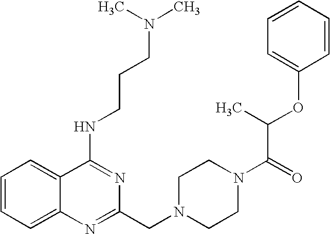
C1=CC=C2C(=C1)C(NCCCN(C)C)=NC(CN1CCN(C(=O)C(OC3=CC=CC=C3)C)CC1)=N2
